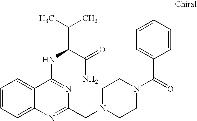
C1=CC=C2C(=C1)C(NC(C(C)C)C(=O)N)=NC(CN1CCN(C(=O)C3=CC=CC=C3)CC1)=N2
